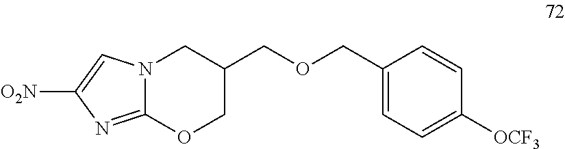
C12=NC([O2N])=CN1CC(COCC1=CC=C([OCF3])C=C1)CO2
